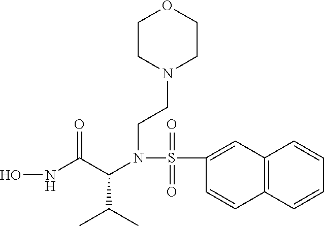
ONC(C(N(CCN1CCOCC1)S(=O)(=O)C1=CC2=C(C=CC=C2)C=C1)C(C)C)=O
